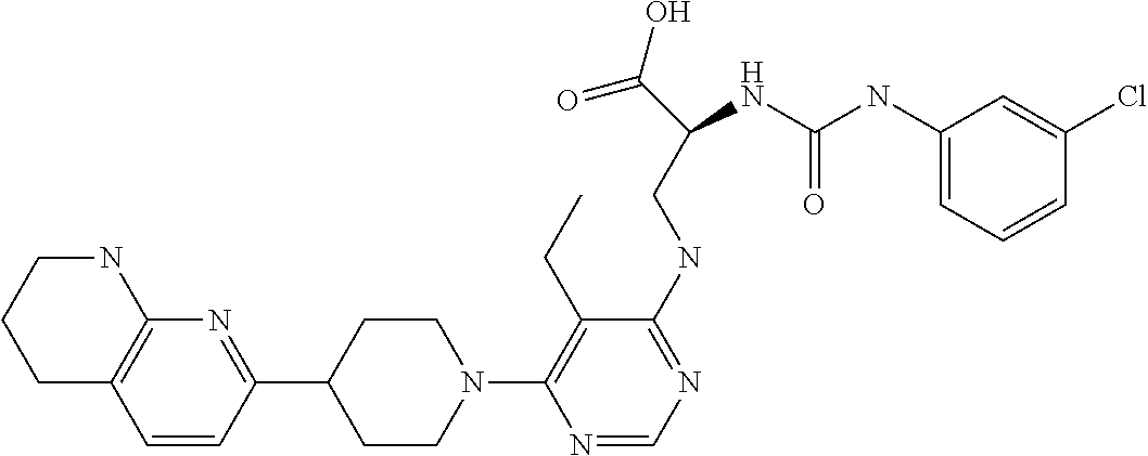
N1(C2=C(CC)C(NCC(C(=O)O)NC(NC3=CC=CC(Cl)=C3)=O)=NC=N2)CCC(C2=NC3=C(C=C2)CCCN3)CC1
